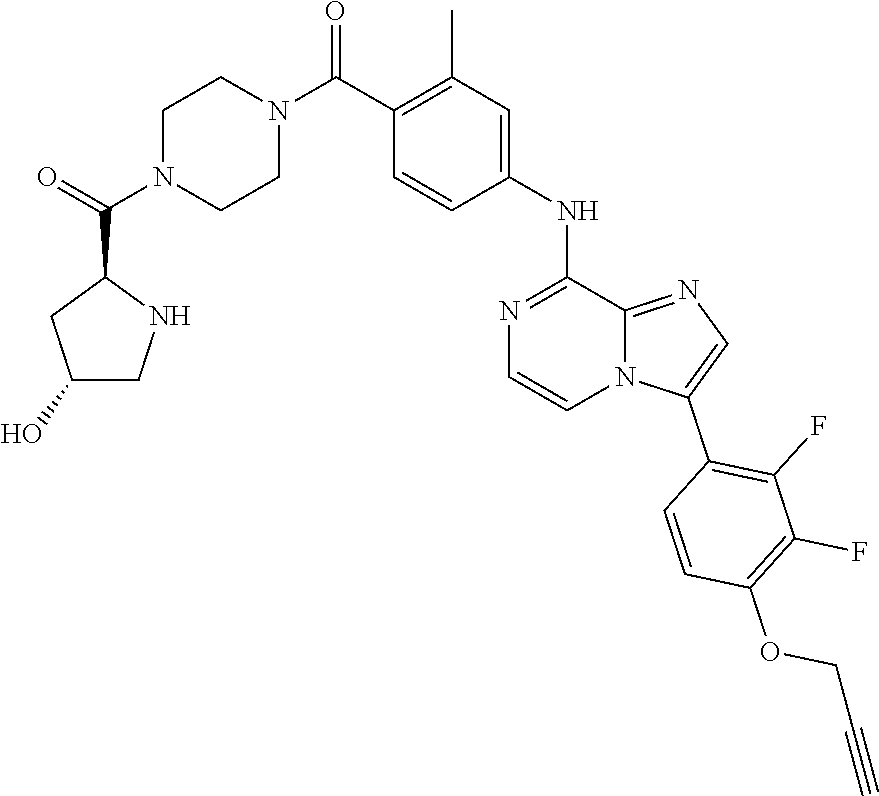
N1(C(C2=C(C)C=C(NC3=NC=CN4C3=NC=C4C3=C(F)C(F)=C(OCC#C)C=C3)C=C2)=O)CCN(C(=O)C2CC(O)CN2)CC1
